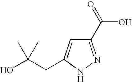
C1(C(=O)O)=NNC(CC(O)(C)C)=C1
